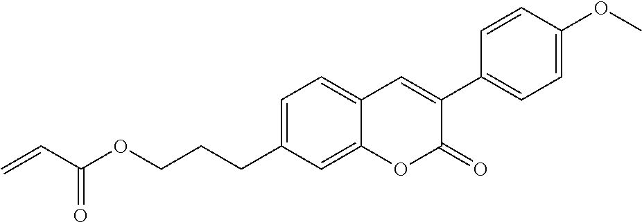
C(OC(C=C)=O)CCC1=CC=C2C(=C1)OC(=O)C(C1=CC=C(OC)C=C1)=C2
